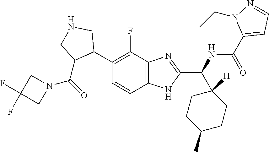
C12=C(C(F)=C(C3CNCC3C(N3CC(F)(F)C3)=O)C=C1)N=C(C(C1([H])CCC(C)CC1)NC(=O)C1=CC=NN1CC)N2
